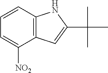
C12=C(C=CC=C1[NO2])NC(C(C)(C)C)=C2
